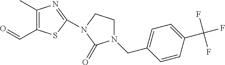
C(=O)C1=C(C)N=C(N2CCN(CC3=CC=C(C(F)(F)F)C=C3)C2=O)S1
